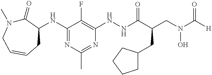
C1(NC2C(=O)N(C)CC=CC2)=NC(C)=NC(NNC(C(CN(C([H])=O)O)CC2CCCC2)=O)=C1F
